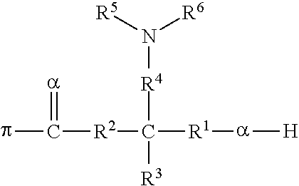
pC(=[a])[R2]C([R1][a][H])([R4]N([R6])[R5])[R3]
